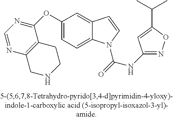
C1(OC2=NC=NC3=C2CCNC3)=CC=C2C(=C1)C=CN2C(=O)NC1=NOC(C(C)C)=C1
